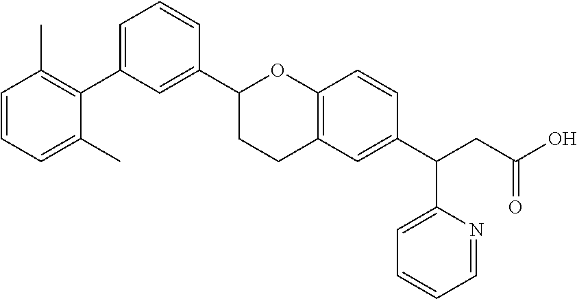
C1(C2CCC3=C(O2)C=CC(C(CC(O)=O)C2=CC=CC=N2)=C3)=CC(C2=C(C)C=CC=C2C)=CC=C1
